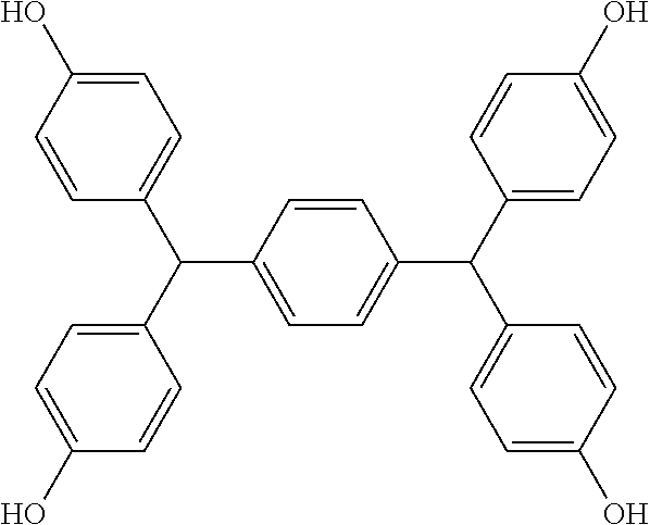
C1=CC(C(C2=CC=C(O)C=C2)C2=CC=C(O)C=C2)=CC=C1C(C1=CC=C(O)C=C1)C1=CC=C(O)C=C1
